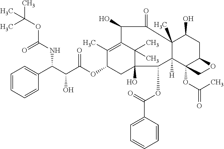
C1=CC=CC(C(C(C(OC2CC3(O)C(C)(C)C(=C2C)C(O)C(=O)C2(C)C([H])(C3OC(C3=CC=CC=C3)=O)C3(OC(=O)C)C(CC2O)OC3)=O)O)NC(OC(C)(C)C)=O)=C1
